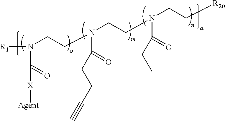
[R1]N(CCN(CCN(CC[R20])C(=O)CC)C(CCC#C)=O)C(=O)[X][Agent]
